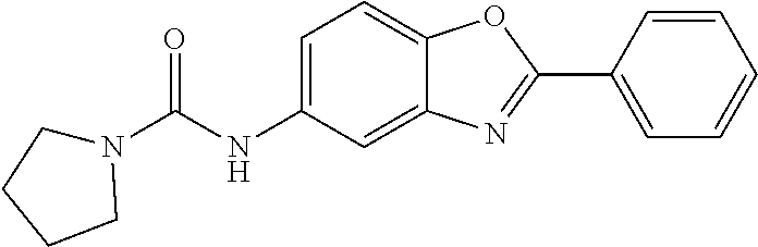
C1=C2C(=CC(NC(=O)N3CCCC3)=C1)N=C(C1=CC=CC=C1)O2
